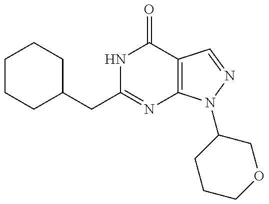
C1CCC(CC2=NC3=C(C(=O)N2)C=NN3C2CCCOC2)CC1
